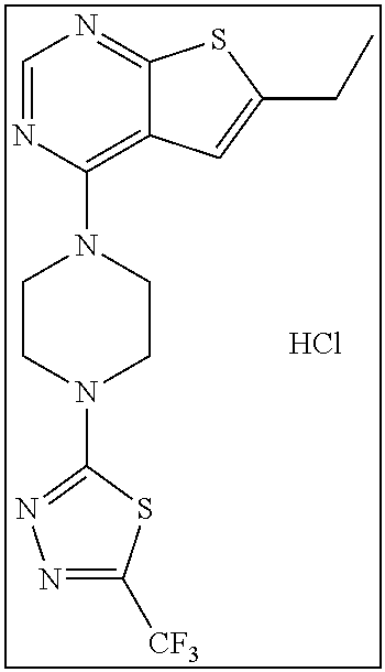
C12=NC=NC(N3CCN(C4=NN=C([CF3])S4)CC3)=C1C=C(CC)S2.Cl
